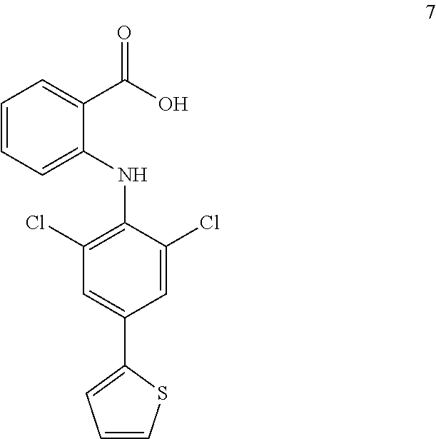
C1=CC=C(NC2=C(Cl)C=C(C3=CC=CS3)C=C2Cl)C(C(O)=O)=C1
